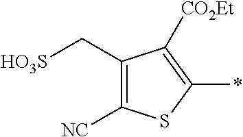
C1([NC])=C(C[HO3S])C([CO2Et])=C(*)S1
